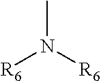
[R6]N([R6])C
